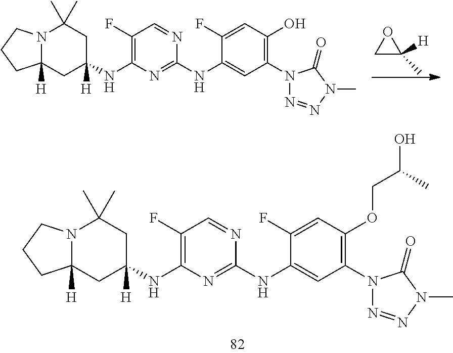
N12C([H])(CC(NC3=C(F)C=NC(NC4=CC(N5N=NN(C)C5=O)=C(O)C=C4F)=N3)([H])CC1(C)C)CCC2.C1C(C)([H])O1.N12C([H])(CC(NC3=C(F)C=NC(NC4=CC(N5N=NN(C)C5=O)=C(OCC(O)C)C=C4F)=N3)([H])CC1(C)C)CCC2
